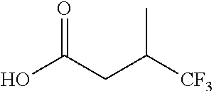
OC(CC([CF3])C)=O
